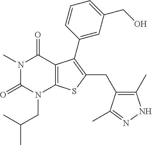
N1(C)C(=O)N(CC(C)C)C2=C(C1=O)C(C1=CC(CO)=CC=C1)=C(CC1=C(C)NN=C1C)S2
